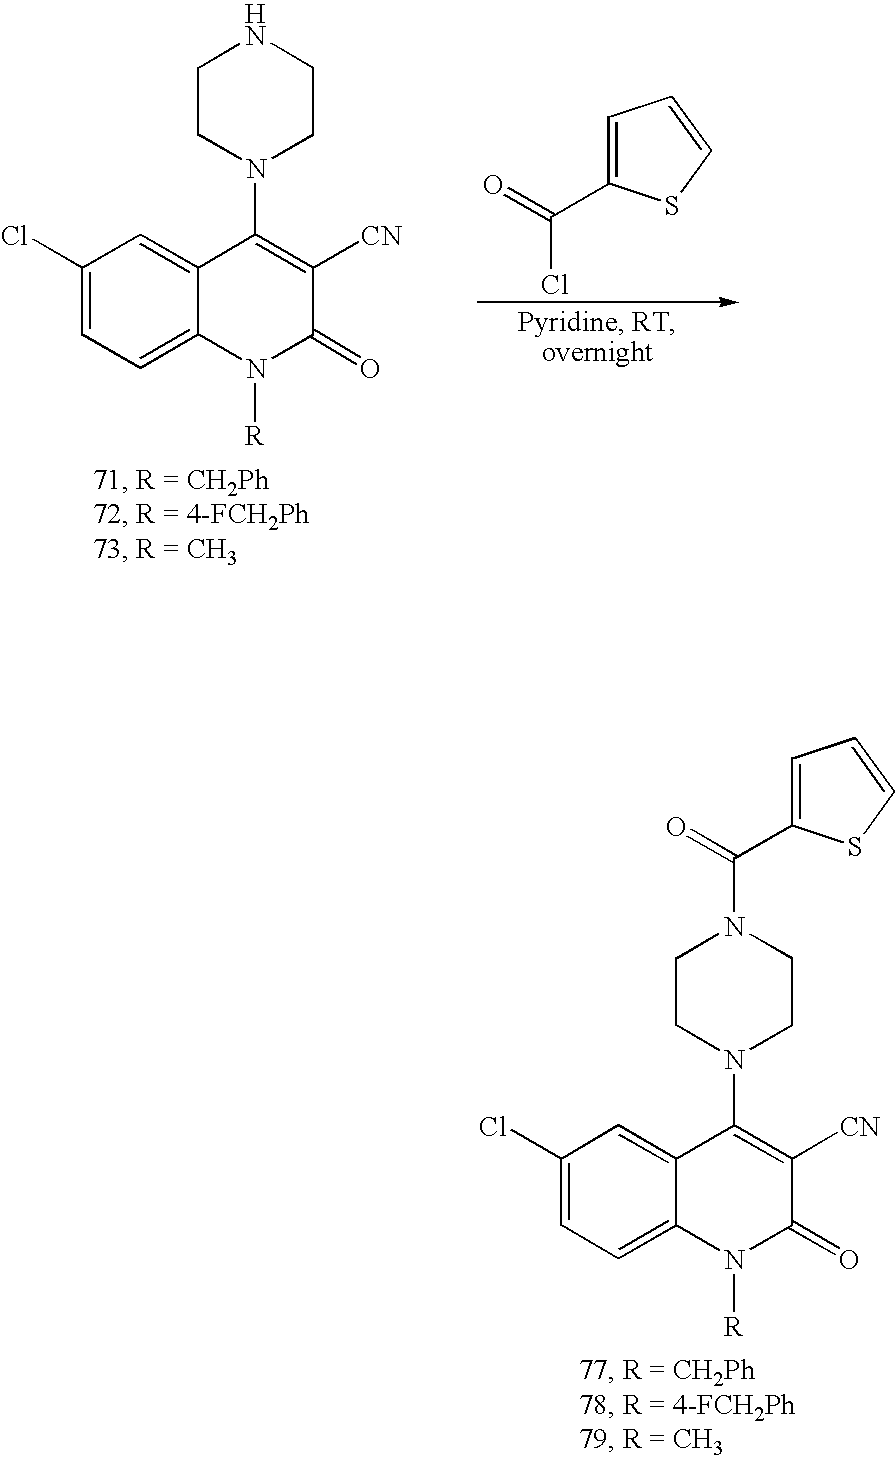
ClC(=O)C1=CC=CS1.C1(N2CCNCC2)=C([CN])C(=O)N([R])C2=CC=C(Cl)C=C12.C1(N2CCN(C(=O)C3=CC=CS3)CC2)=C([CN])C(=O)N([R])C2=CC=C(Cl)C=C12
